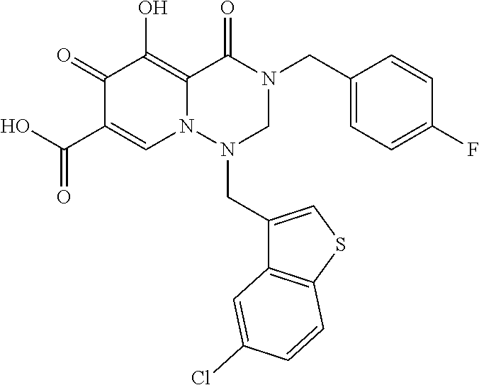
C1(CN2C(=O)C3=C(O)C(=O)C(C(O)=O)=CN3N(CC3=CSC4=C3C=C(Cl)C=C4)C2)=CC=C(F)C=C1
